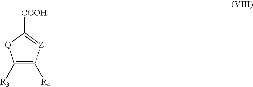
C1([R3])=C([R4])[Z]=C([COOH])[Q]1
